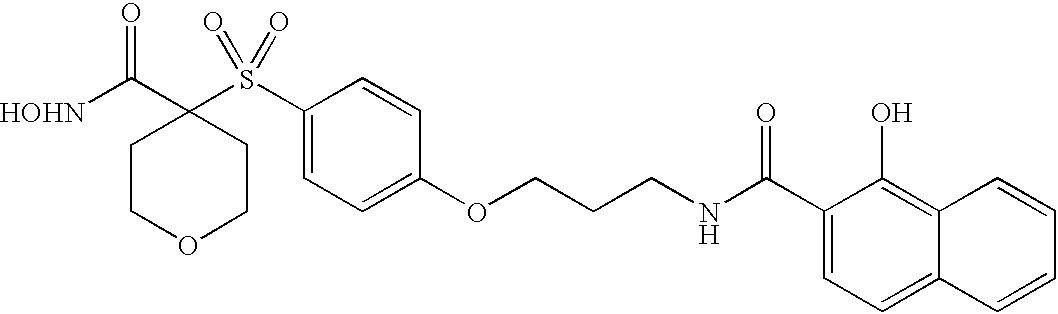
[HOHN]C(C1(S(C2=CC=C(OCCCNC(C3=CC=C4C(=C3O)C=CC=C4)=O)C=C2)(=O)=O)CCOCC1)=O
